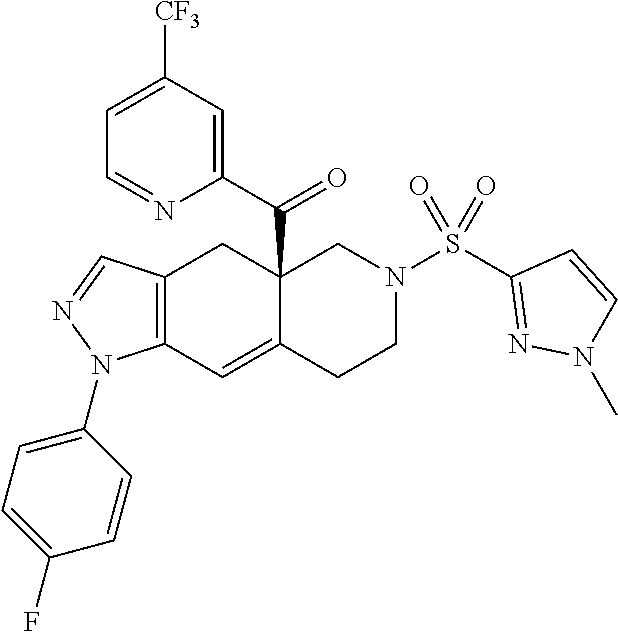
C12=C(C=C3C(C(C4=CC([CF3])=CC=N4)=O)(C1)CN(S(C1=NN(C)C=C1)(=O)=O)CC3)N(C1=CC=C(F)C=C1)N=C2
